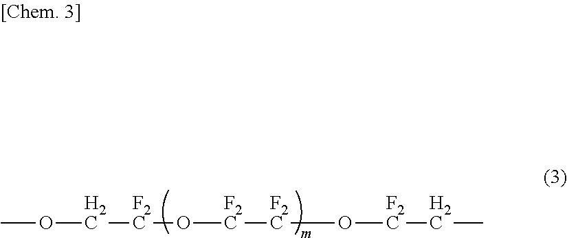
COC[F2C]O[F2C][F2C]O[F2C]CC
